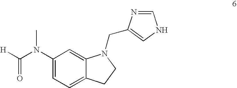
O=C([H])N(C1=CC=C2C(=C1)N(CC1=CNC=N1)CC2)C
